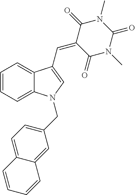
C1=CC=C2C(=C1)C(C=C1C(=O)N(C)C(=O)N(C)C1=O)=CN2CC1=CC=C2C(=C1)C=CC=C2
